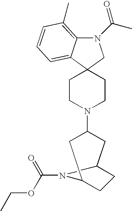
N1(C(=O)C)C2=C(C)C=CC=C2C2(C1)CCN(C1CC3CCC(C1)N3C(=O)OCC)CC2
